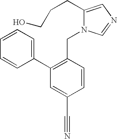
C1=CC=C(C2=C(CN3C(CCCO)=CN=C3)C=CC(C#N)=C2)C=C1
